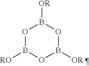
B1([OR])OB([RO])OB([OR])O1
